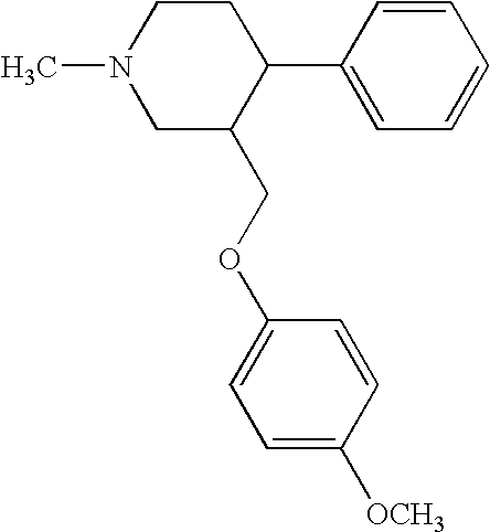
CN1CC(COC2=CC=C([OCH3])C=C2)C(C2=CC=CC=C2)CC1
